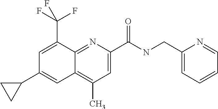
C1(C)=C2C(=NC(C(=O)NCC3=CC=CC=N3)=C1)C(C(F)(F)F)=CC(C1CC1)=C2
